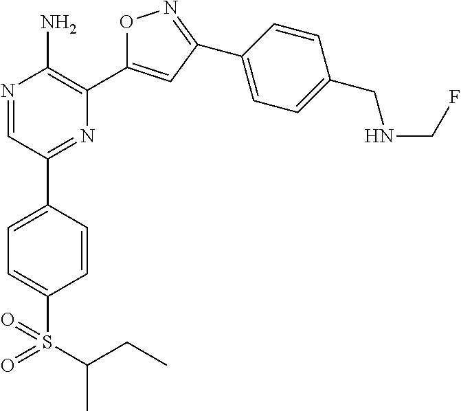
N1=CC(C2=CC=C(S(C(C)CC)(=O)=O)C=C2)=NC(C2=CC(C3=CC=C(CNCF)C=C3)=NO2)=C1N
